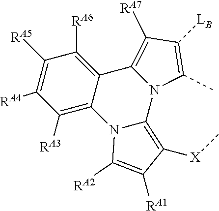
N12C(C)=C([LB])C([RA7])=C1C1=C([RA6])C([RA5])=C([RA4])C([RA3])=C1N1C2=C([X]C)C([RA1])=C1[RA2]
